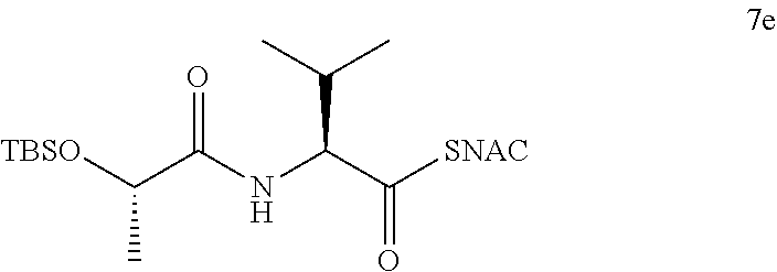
[TBSO]C(C(NC(C([SNAC])=O)C(C)C)=O)C
